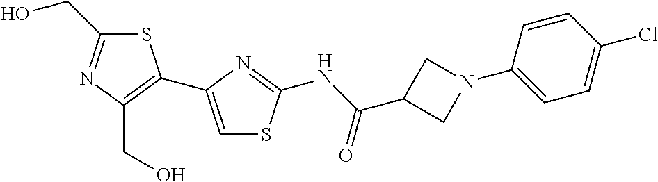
S1C(CO)=NC(CO)=C1C1=CSC(NC(=O)C2CN(C3=CC=C(Cl)C=C3)C2)=N1
